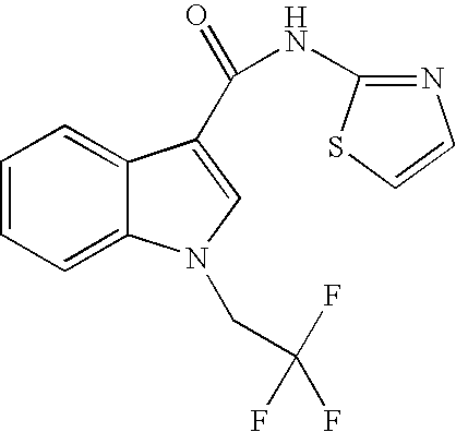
C1=CC=C2C(=C1)C(C(=O)NC1=NC=CS1)=CN2CC(F)(F)F
